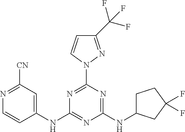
C1(NC2=NC(NC3CCC(F)(F)C3)=NC(N3N=C(C(F)(F)F)C=C3)=N2)=CC([CN])=NC=C1
